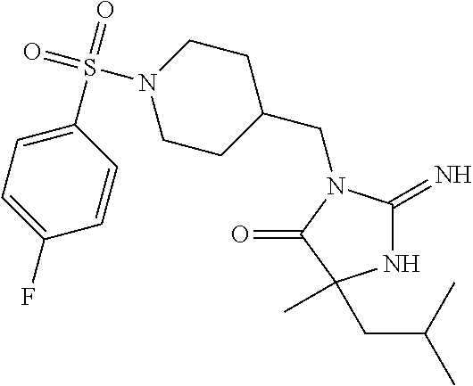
C1(CN2C(=N)NC(C)(CC(C)C)C2=O)CCN(S(=O)(=O)C2=CC=C(F)C=C2)CC1
